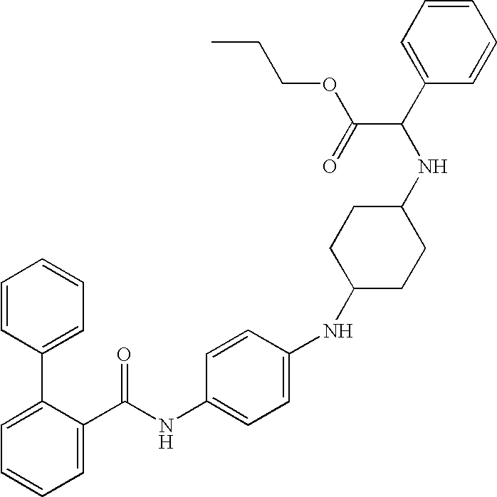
C1=C(C(NC2=CC=C(NC3CCC(NC(C4=CC=CC=C4)C(=O)OCCC)CC3)C=C2)=O)C(C2=CC=CC=C2)=CC=C1
